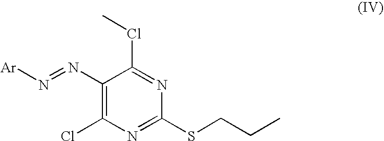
ClC1=C(N=N[Ar])C(ClC)=NC(SCCC)=N1
